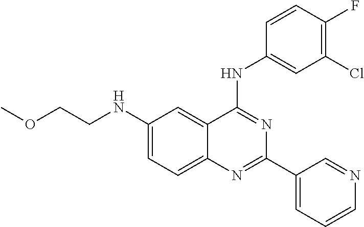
COCCNC1=CC=C2C(=C1)C(NC1=CC(Cl)=C(F)C=C1)=NC(C1=CC=CN=C1)=N2
